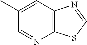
C12=C(C=C(C)C=N1)N=CS2
